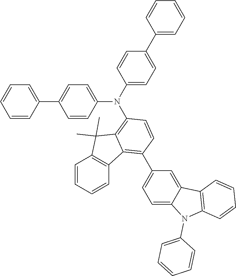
C1=CC(C2=CC=C(N(C3=CC=C(C4=CC=CC=C4)C=C3)C3=C4C(=C(C5=CC=C6C(=C5)C5=C(N6C6=CC=CC=C6)C=CC=C5)C=C3)C3=C(C=CC=C3)C4(C)C)C=C2)=CC=C1
